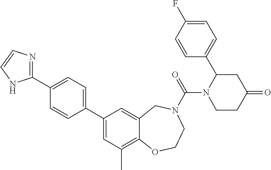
C1(C2=NC=CN2)=CC=C(C2=CC(C)=C3C(=C2)CN(C(=O)N2CCC(=O)CC2C2=CC=C(F)C=C2)CCO3)C=C1
